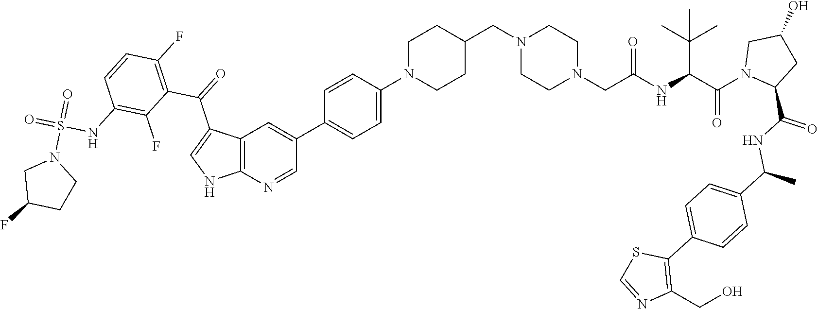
C12=C(N=CC(C3=CC=C(N4CCC(CN5CCN(CC(NC(C(N6C(C(NC(C7=CC=C(C8=C(CO)N=CS8)C=C7)C)=O)CC(O)C6)=O)C(C)(C)C)=O)CC5)CC4)C=C3)=C1)NC=C2C(=O)C1=C(F)C=CC(NS(=O)(=O)N2CC(F)CC2)=C1F
